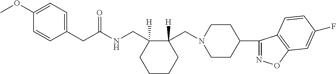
C(C1=CC=C(OC)C=C1)C(NCC1([H])C(CN2CCC(C3=NOC4=C3C=CC(F)=C4)CC2)([H])CCCC1)=O
